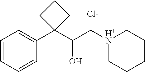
C1=CC=CC(C2(C(C[H+N]3CCCCC3)O)CCC2)=C1.[Cl-]
